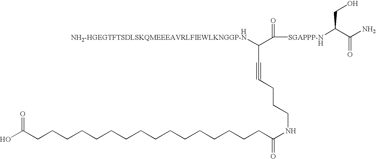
[H].C(C#CCCCNC(=O)CCCCCCCCCCCCCCCCC(O)=O)([NH2-HGEGTFTSDLSKQMEEEAVRLFIEWLKNGGP-N])C([SGAPPP-NH]C(CO)C(=O)N)=O
